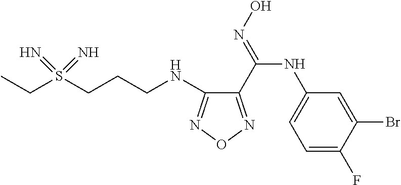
S(CCCNC1=NON=C1C(=NO)NC1=CC=C(F)C(Br)=C1)(CC)(=N)=N
